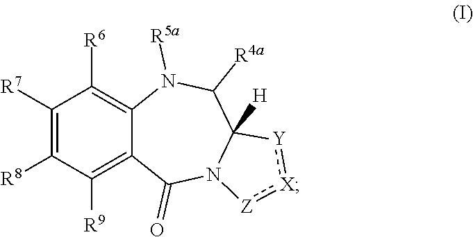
C1([R7])=C([R8])C([R9])=C2C(=C1[R6])N([R5a])C([R4a])C1([H])N(C2=O)[Z]:[X]:[Y]1
